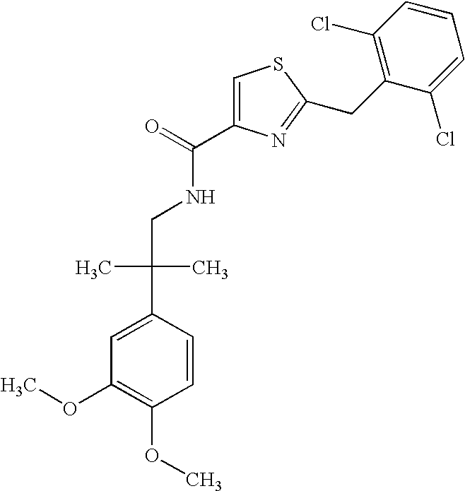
C1=C(C(CNC(C2=CSC(CC3=C(Cl)C=CC=C3Cl)=N2)=O)(C)C)C=CC(OC)=C1OC
